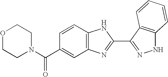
C1=CC2=C(C=C1C(N1CCOCC1)=O)N=C(C1=NNC3=C1C=CC=C3)N2
